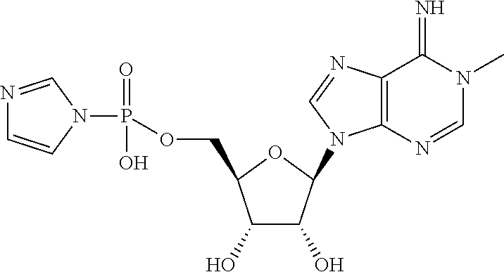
C1(O)C(O)C(N2C3=C(C(=N)N(C)C=N3)N=C2)OC1COP(=O)(O)N1C=CN=C1
